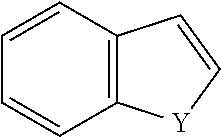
C1=CC2=C(C=C1)[Y]C=C2
